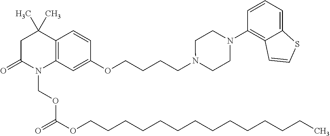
C1C(=O)N(COC(=O)OCCCCCCCCCCCCCC)C2=C(C1(C)C)C=CC(OCCCCN1CCN(C3=C4C(=CC=C3)SC=C4)CC1)=C2
